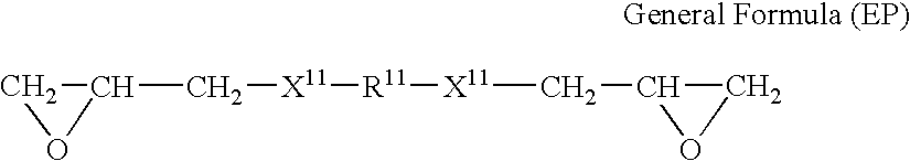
C1OC1C[X11][R11][X11]CC1CO1
